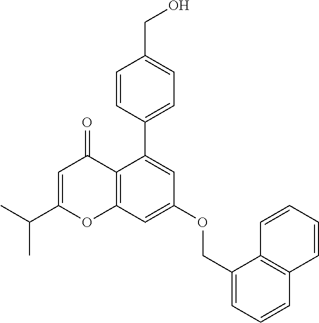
C12=C(C=C(OCC3=CC=CC4=C3C=CC=C4)C=C1C1=CC=C(CO)C=C1)OC(C(C)C)=CC2=O
